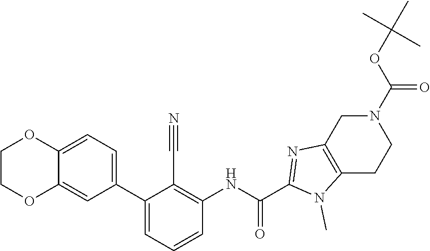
C1COC2=CC(C3=CC=CC(NC(=O)C4=NC5=C(CCN(C(=O)OC(C)(C)C)C5)N4C)=C3C#N)=CC=C2O1
